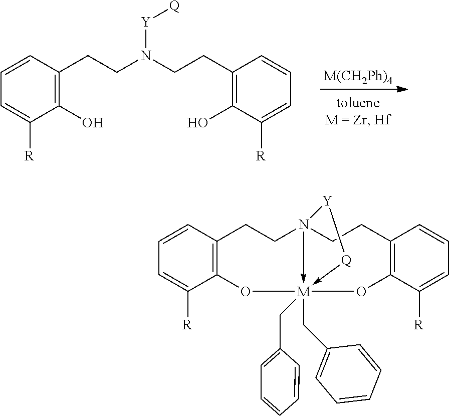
[M(CH2Ph)4].C1(O)=C(CCN(CCC2=C(O)C([R])=CC=C2)[Y][Q])C=CC=C1[R].C12=C(C=CC=C1[R])CCN13->[M](CC4=CC=CC=C4)(CC4=CC=CC=C4)(-[Q][Y]1)(O2)OC1=C(CC3)C=CC=C1[R]
